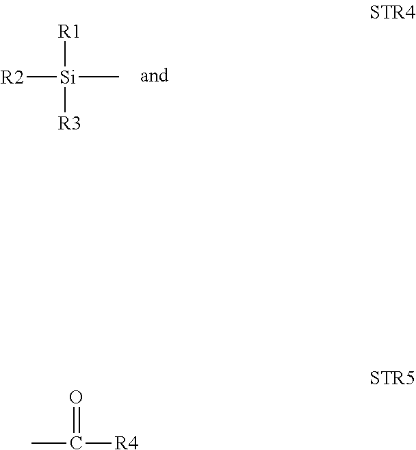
[R2][Si]([R1])([R3])C.CC(=O)[R4]
